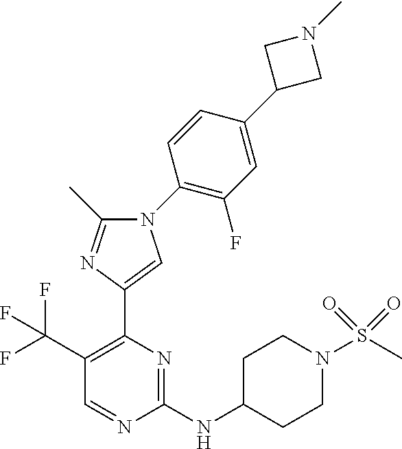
C1(NC2CCN(S(C)(=O)=O)CC2)=NC(C2=CN(C3=C(F)C=C(C4CN(C)C4)C=C3)C(C)=N2)=C(C(F)(F)F)C=N1
